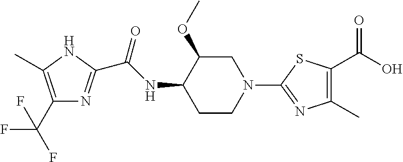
C1(C(F)(F)F)=C(C)NC(C(NC2CCN(C3=NC(C)=C(C(O)=O)S3)CC2OC)=O)=N1
